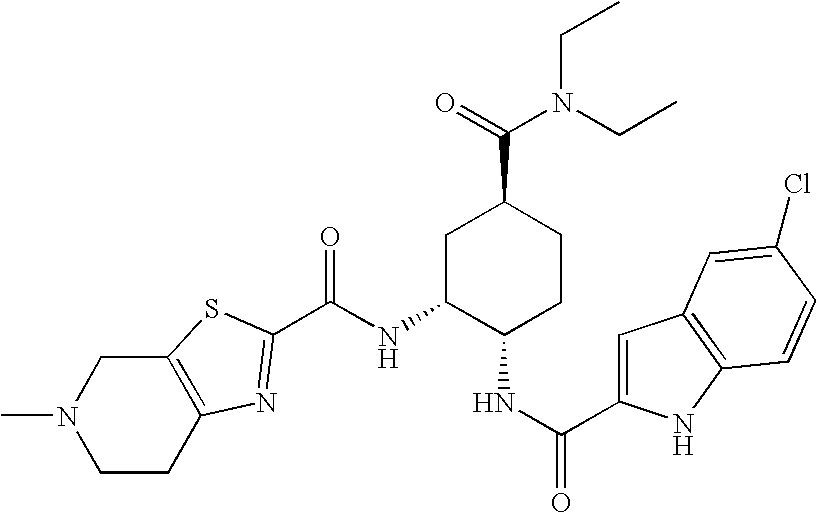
N(C1C(NC(=O)C2=CC3=C(N2)C=CC(Cl)=C3)CCC(C(=O)N(CC)CC)C1)C(=O)C1=NC2=C(CN(C)CC2)S1
